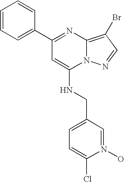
C1=CC=C(C2=NC3=C(Br)C=NN3C(NCC3=CC=C(Cl)N(O)=C3)=C2)C=C1
